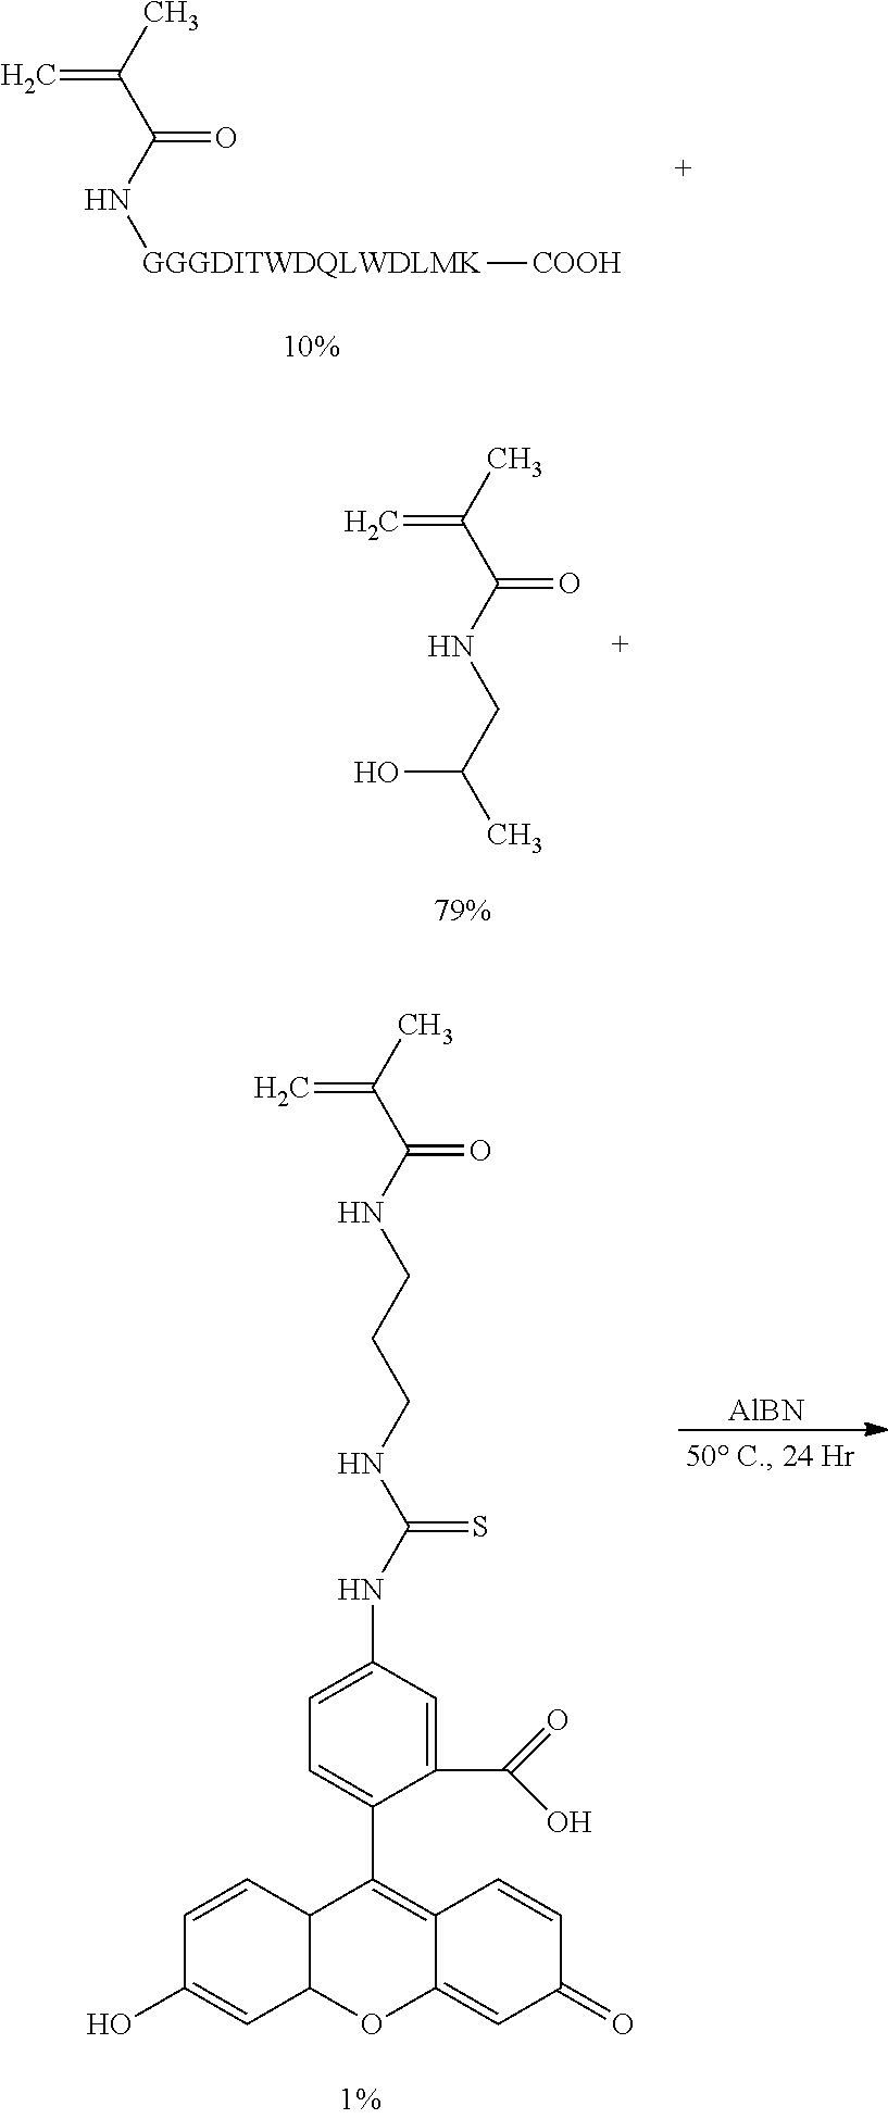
C1=C(C2=C3C(=CC(=O)C=C3)OC3C2C=CC(O)=C3)C(C(=O)O)=CC(NC(=S)NCCCNC(=O)C(=C)C)=C1.[AlBN].[GGGDITWDQLWDLMK](NC(=O)C(=C)C)[COOH].CC(O)CNC(=O)C(=C)C
